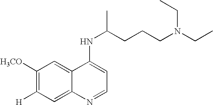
C1([H3CO])=C([H])C=C2C(=C1)C(NC(CCCN(CC)CC)C)=CC=N2
